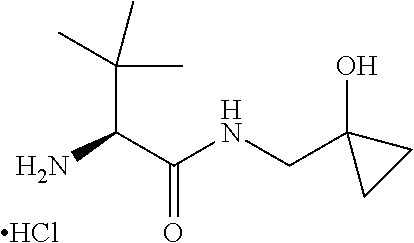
C(C(C(NCC1(O)CC1)=O)N)(C)(C)C.Cl
